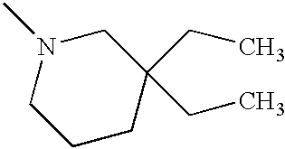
N1(C)CCCC(CC)(CC)C1
